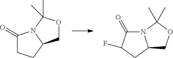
C1(=O)CCC2N1C(C)(C)OC2.N12C(CC(F)C1=O)COC2(C)C
